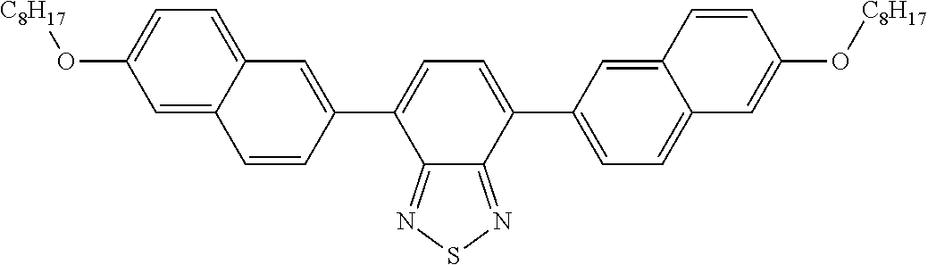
C12=NSN=C1C(C1=CC=C3C(=C1)C=CC(O[C8H17])=C3)=CC=C2C1=CC2=CC=C(O[C8H17])C=C2C=C1
